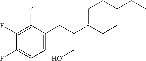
C1(F)=C(F)C(CC(CO)C2CCC(CC)CC2)=CC=C1F
